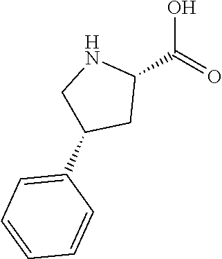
C1=CC=C(C2CNC(C(O)=O)C2)C=C1
